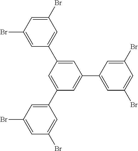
C1(Br)=CC(Br)=CC(C2=CC(C3=CC(Br)=CC(Br)=C3)=CC(C3=CC(Br)=CC(Br)=C3)=C2)=C1
